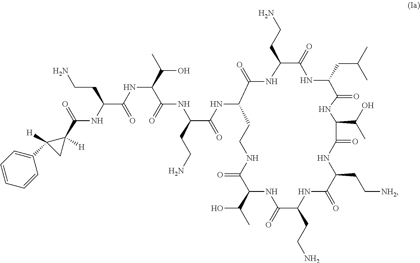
C(NC(C(NC1C(=O)NC(CCN)C(=O)NC(CC(C)C)C(=O)NC(C(O)C)C(=O)NC(CC[NH2])C(=O)NC(CCN)C(=O)NC(C(C)O)C(=O)NCC1)=O)CCN)(C(C(C)O)NC(C(NC(C1([H])C(C2=CC=CC=C2)([H])C1)=O)CCN)=O)=O
